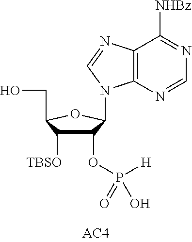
C12=C(N=CN=C1[NHBz])N(C1C(OP([H])(O)=O)C([TBSO])C(CO)O1)C=N2
